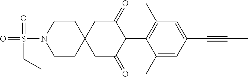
C1CN(S(=O)(CC)=O)CCC12CC(=O)C(C1=C(C)C=C(C#CC)C=C1C)C(=O)C2
